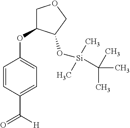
C1=CC(C([H])=O)=CC=C1OC1COCC1O[Si](C)(C)C(C)(C)C
